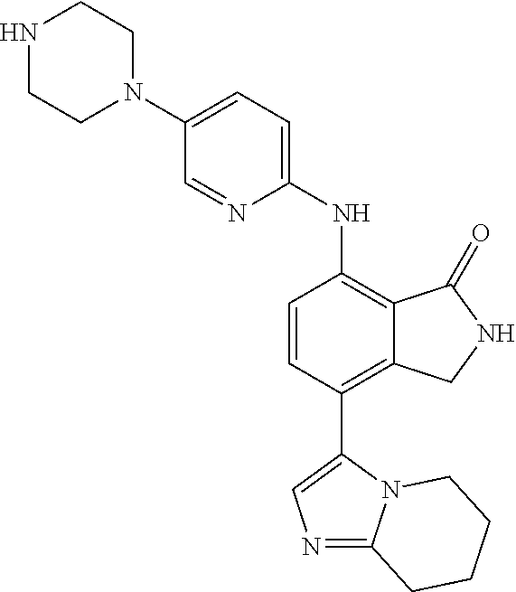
C1(N2CCNCC2)=CC=C(NC2=C3C(=C(C4=CN=C5N4CCCC5)C=C2)CNC3=O)N=C1
